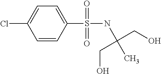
C1=CC(S(=O)(=O)NC(CO)(CO)C)=CC=C1Cl
